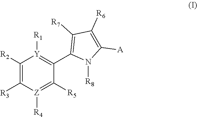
[Z]1([R4])=C([R5])C(C2=C([R7])C([R6])=C([A])N2[R8])=[Y]([R1])C([R2])=C1[R3]
